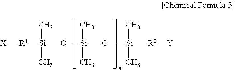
[X][R1][Si](O[Si](O[Si]([R2][Y])(C)C)(C)C)(C)C
